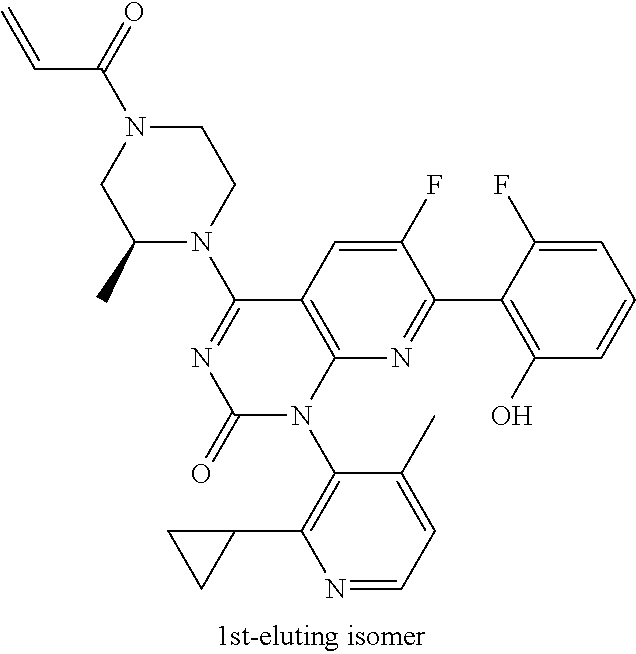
C1(C)N(C2=NC(=O)N(C3=C(C4CC4)N=CC=C3C)C3=C2C=C(F)C(C2=C(O)C=CC=C2F)=N3)CCN(C(C=C)=O)C1
